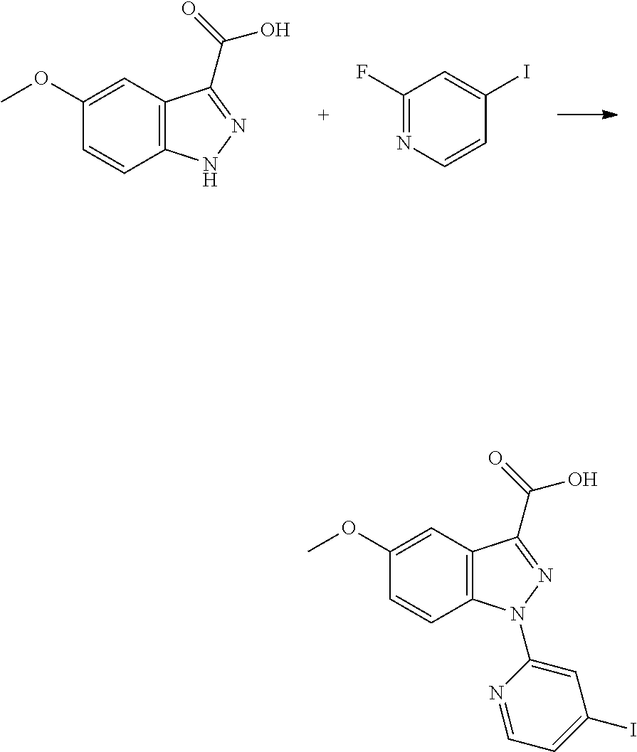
C12=C(C(C(=O)O)=NN1)C=C(OC)C=C2.C1(I)=CC(F)=NC=C1.C12=C(C=C(OC)C=C1)C(C(O)=O)=NN2C1=CC(I)=CC=N1
